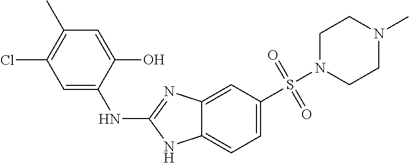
C1=C2C(=CC=C1S(N1CCN(C)CC1)(=O)=O)NC(NC1=CC(Cl)=C(C)C=C1O)=N2
